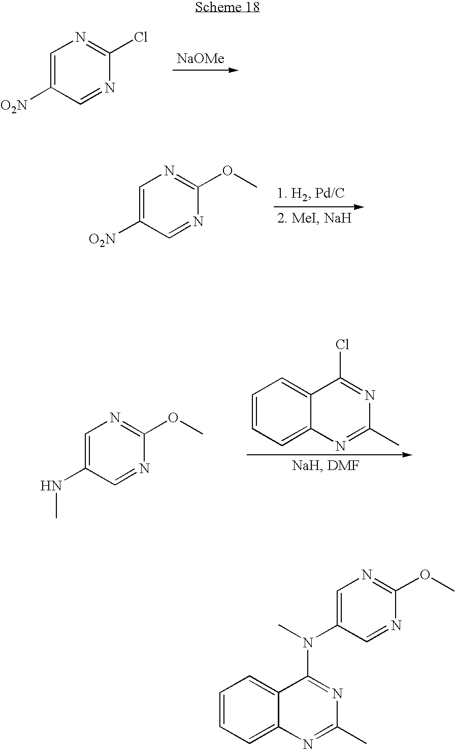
C1=CC=C2C(=C1)C(Cl)=NC(C)=N2.C1=C(NC)C=NC(OC)=N1.C1=C([O2N])C=NC(Cl)=N1.[NaOMe].C1=C([O2N])C=NC(OC)=N1.C1=CC=C2C(=C1)C(N(C)C1=CN=C(OC)N=C1)=NC(C)=N2
